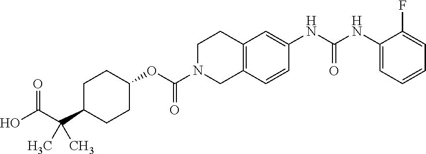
C1(NC(NC2=CC3=C(C=C2)CN(C(OC2CCC(C(C(O)=O)(C)C)CC2)=O)CC3)=O)=CC=CC=C1F
